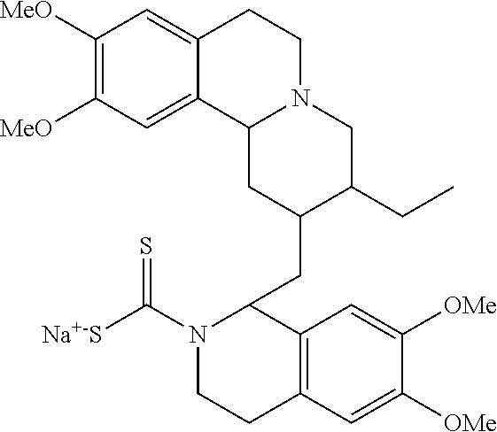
C1([MeO])=C([MeO])C=C2C(=C1)CCN1C2CC(CC2N(C([Na+-S])=S)CCC3=C2C=C([OMe])C([OMe])=C3)C(CC)C1
